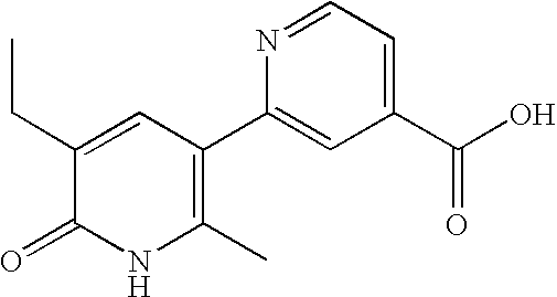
C1(CC)=CC(C2=CC(C(=O)O)=CC=N2)=C(C)NC1=O
